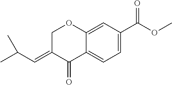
C1C(=CC(C)C)C(=O)C2=CC=C(C(OC)=O)C=C2O1
